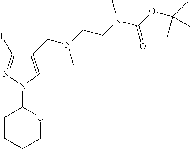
C1CCCOC1N1N=C(I)C(CN(CCN(C(OC(C)(C)C)=O)C)C)=C1
